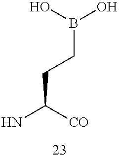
NC([CO])CCB(O)O
